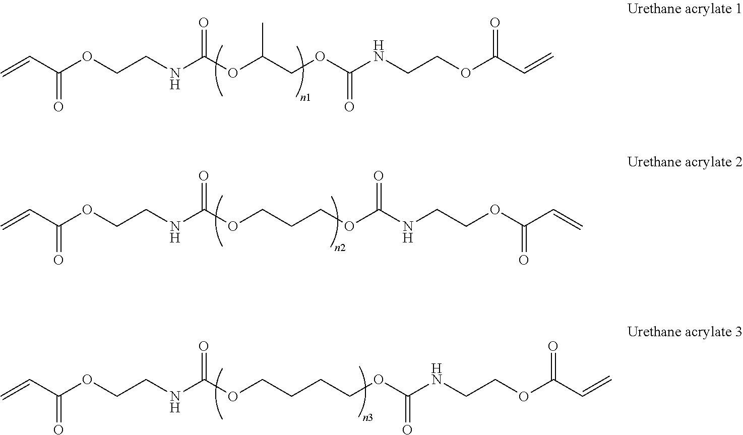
C=CC(OCCNC(OC(COC(NCCOC(C=C)=O)=O)C)=O)=O.C=CC(OCCNC(OCCCCOC(NCCOC(C=C)=O)=O)=O)=O.C=CC(OCCNC(OCCCOC(NCCOC(C=C)=O)=O)=O)=O
